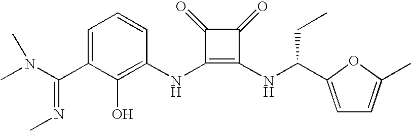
N(C1=C(NC(CC)C2=CC=C(C)O2)C(=O)C1=O)C1=C(O)C(C(=NC)N(C)C)=CC=C1
